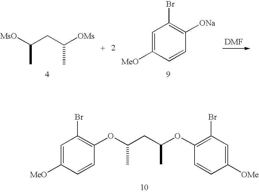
[MsO]C(CC([OMs])C)C.C1=C([MeO])C=CC([ONa])=C1Br.C1=C([MeO])C=CC(OC(CC(OC2=C(Br)C=C([OMe])C=C2)C)C)=C1Br
